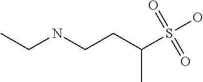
N(CCC(S(O)(=O)=O)C)CC
